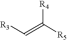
[R3]C=C([R4])[R5]
